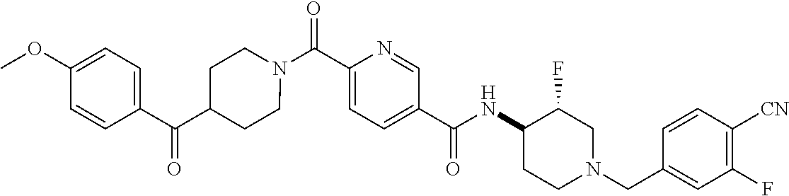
N(C(C1=CC=C(C(=O)N2CCC(C(C3=CC=C(OC)C=C3)=O)CC2)N=C1)=O)C1CCN(CC2=CC(F)=C([CN])C=C2)CC1F
